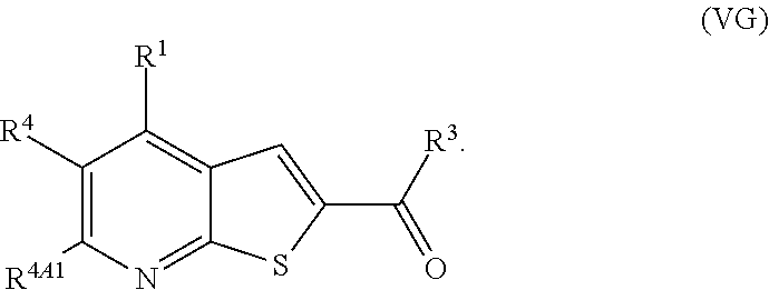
C1([R4])=C([R4A1])N=C2C(=C1[R1])C=C(C([R3])=O)S2
